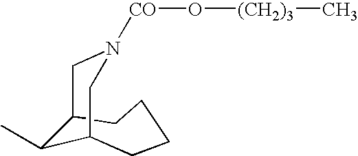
[CO](N1CC2C(C)C(CCCC2)C1)O[(CH2)3]C
